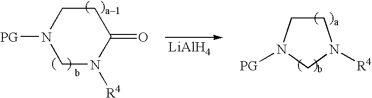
C1N([R4])C(=O)CCN1[PG].[LiAlH4].C1CN([PG])CN1[R4]
